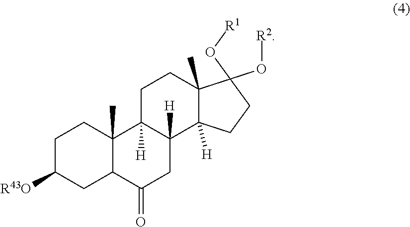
C1C([R43O])CC2C(C)(C1)C1([H])C([H])(C3([H])C(C)(CC1)C(O[R2])(O[R1])CC3)CC2=O
